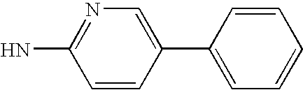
C1=CC(C2=CC=CC=C2)=CN=C1N
